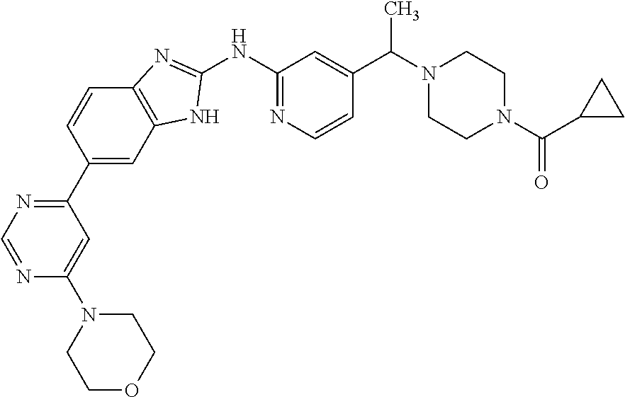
C12=C(C=C(C3=NC=NC(N4CCOCC4)=C3)C=C1)NC(NC1=NC=CC(C(N3CCN(C(=O)C4CC4)CC3)C)=C1)=N2
